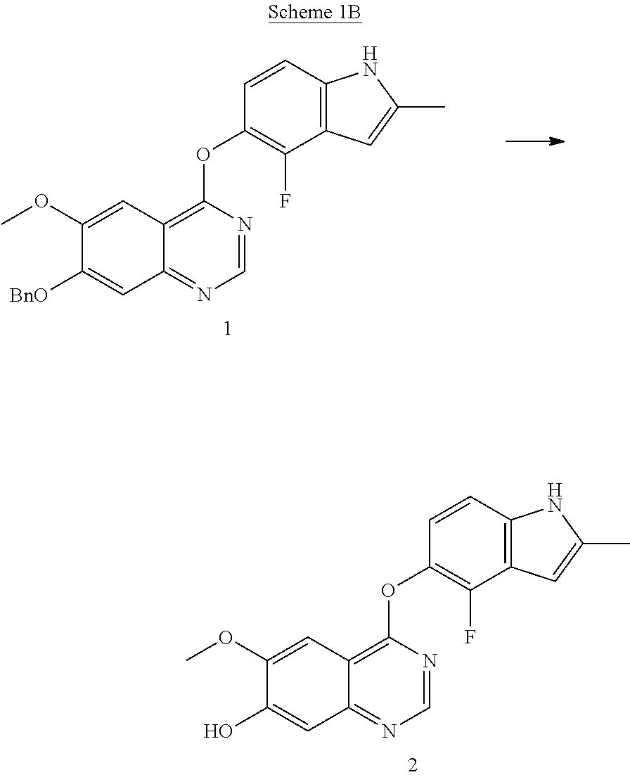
C1(OC)=CC2=C(OC3=C(F)C4=C(NC(C)=C4)C=C3)N=CN=C2C=C1O.C1(OC)=CC2=C(OC3=C(F)C4=C(NC(C)=C4)C=C3)N=CN=C2C=C1[BnO]
